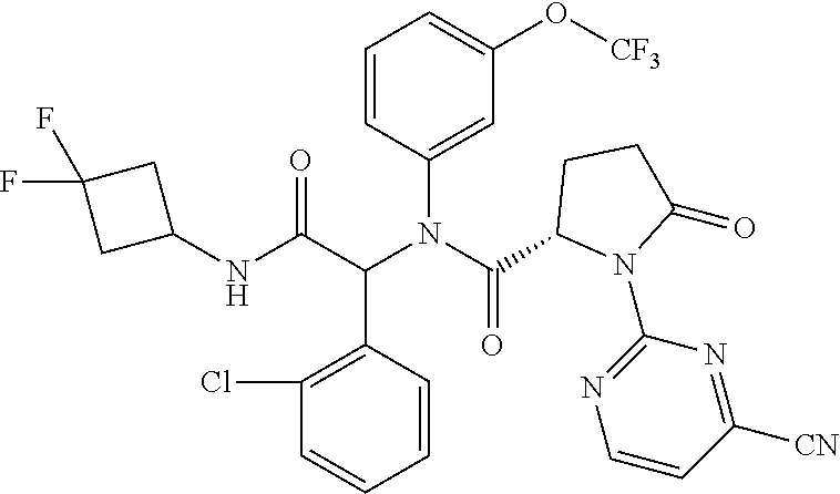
C1=CC(N(C(C2N(C3=NC=CC([CN])=N3)C(=O)CC2)=O)C(C(NC2CC(F)(F)C2)=O)C2=C(Cl)C=CC=C2)=CC(O[CF3])=C1
